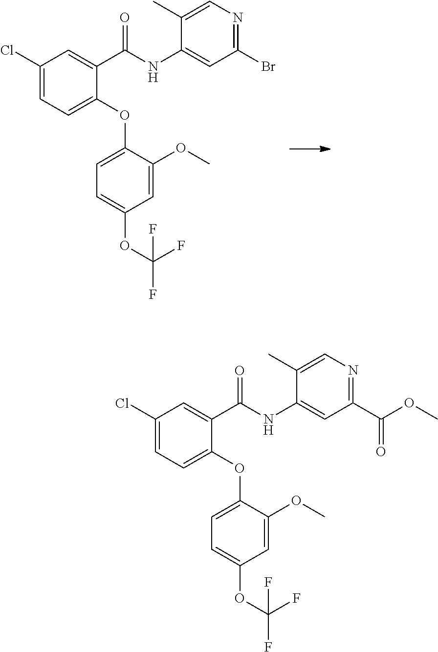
C1(Cl)=CC=C(OC2=CC=C(OC(F)(F)F)C=C2OC)C(C(NC2=CC(Br)=NC=C2C)=O)=C1.C1(Cl)=CC=C(OC2=CC=C(OC(F)(F)F)C=C2OC)C(C(NC2=CC(C(OC)=O)=NC=C2C)=O)=C1
